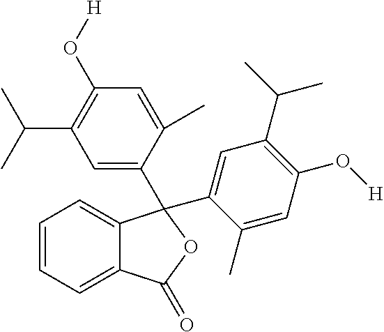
C1=CC=C2C(=C1)C(C1=CC(C(C)C)=C(O[H])C=C1C)(C1=CC(C(C)C)=C(O[H])C=C1C)OC2=O
